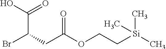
BrC(CC(OCC[Si](C)(C)C)=O)C(O)=O
